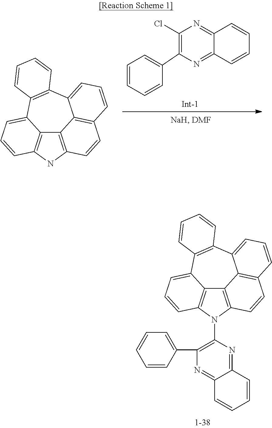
C12=NC(C3=CC=CC=C3)=C(Cl)N=C1C=CC=C2.C12=C3NC4=C1C(=CC=C4)C1=C(C4=CC=CC(=C24)C=C3)C=CC=C1.C12=C3N(C4=C(C5=CC=CC=C5)N=C5C(=N4)C=CC=C5)C4=C1C(=CC=C4)C1=C(C4=CC=CC(=C24)C=C3)C=CC=C1
